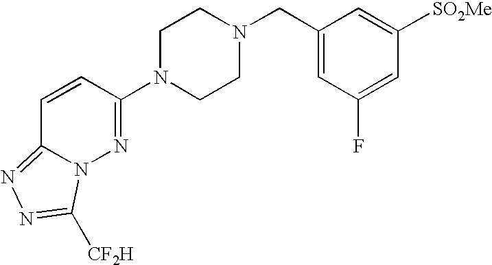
C(N1CCN(C2=NN3C(=NN=C3[CF2H])C=C2)CC1)C1=CC(F)=CC([SO2Me])=C1
